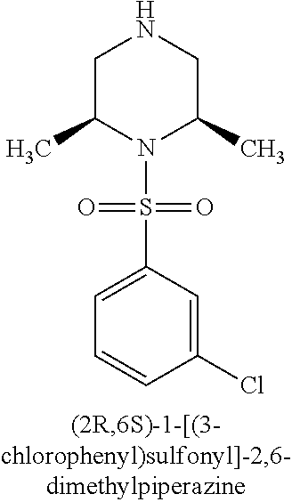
C1C(C)N(S(=O)(=O)C2=CC=CC(Cl)=C2)C(C)CN1
